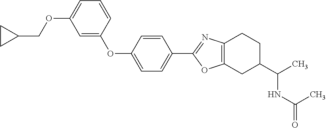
O(C1=CC=CC(OC2=CC=C(C3=NC4=C(O3)CC(C(C)NC(=O)C)CC4)C=C2)=C1)CC1CC1
